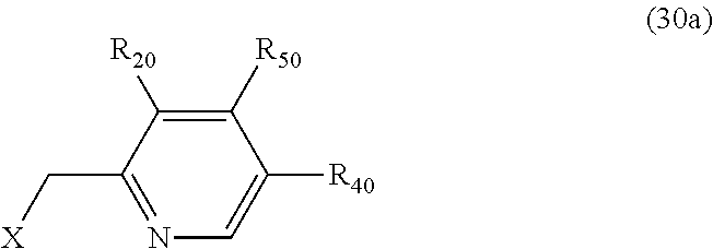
[X]CC1=NC=C([R40])C([R50])=C1[R20]
